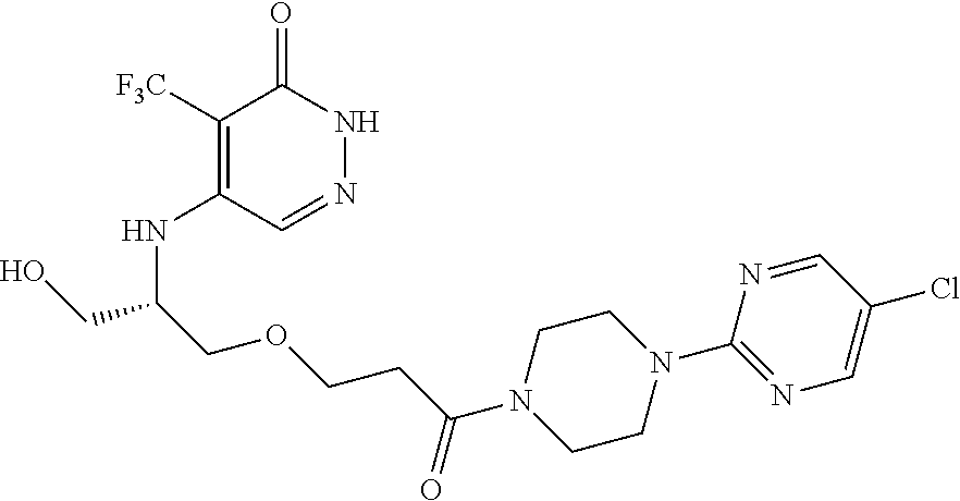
C1([F3C])=C(NC(CO)COCCC(N2CCN(C3=NC=C(Cl)C=N3)CC2)=O)C=NNC1=O
